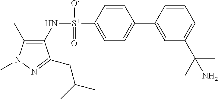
C1(C)=C(N[S+](C2=CC=C(C3=CC(C(C)(C)N)=CC=C3)C=C2)([O-])=O)C(CC(C)C)=NN1C
